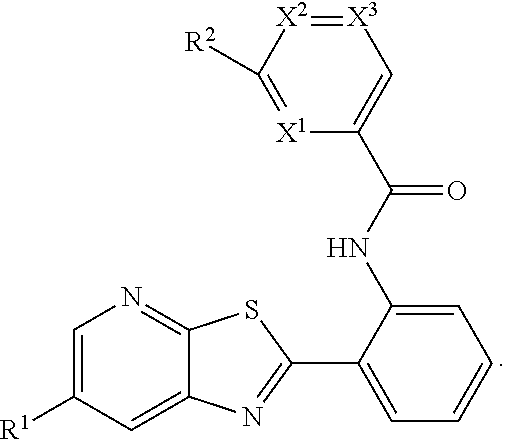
C1=C([R1])C=C2C(=N1)SC(C1=CC=CC=C1NC(C1=C[X3]=[X2]C([R2])=[X1]1)=O)=N2
